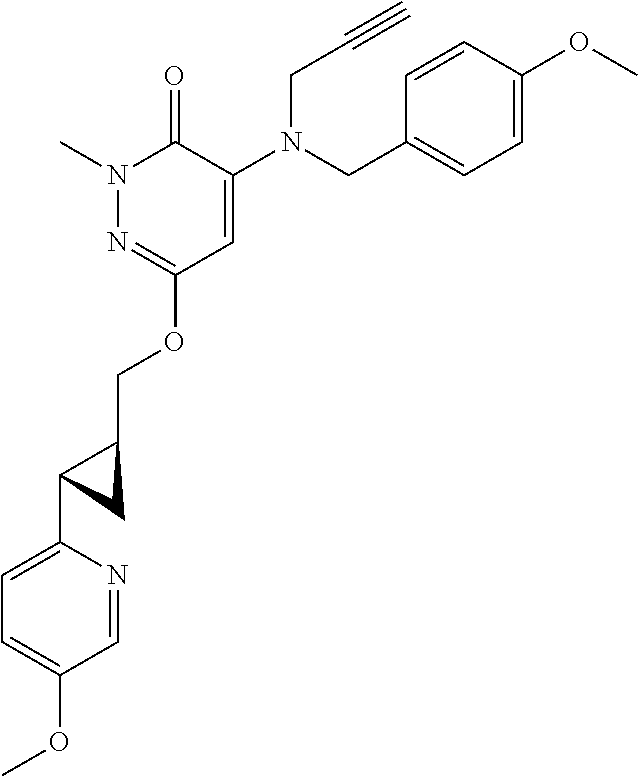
N1(C)N=C(OCC2C(C3=CC=C(OC)C=N3)C2)C=C(N(CC2=CC=C(OC)C=C2)CC#C)C1=O
